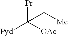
[Pr]C([OAc])([Pyd])C[Me]
